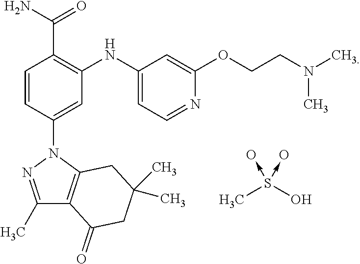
C(OC1=CC(NC2=C(C(N)=O)C=CC(N3N=C(C)C4=C3CC(C)(C)CC4=O)=C2)=CC=N1)CN(C)C.CS(O)(->O)->O
